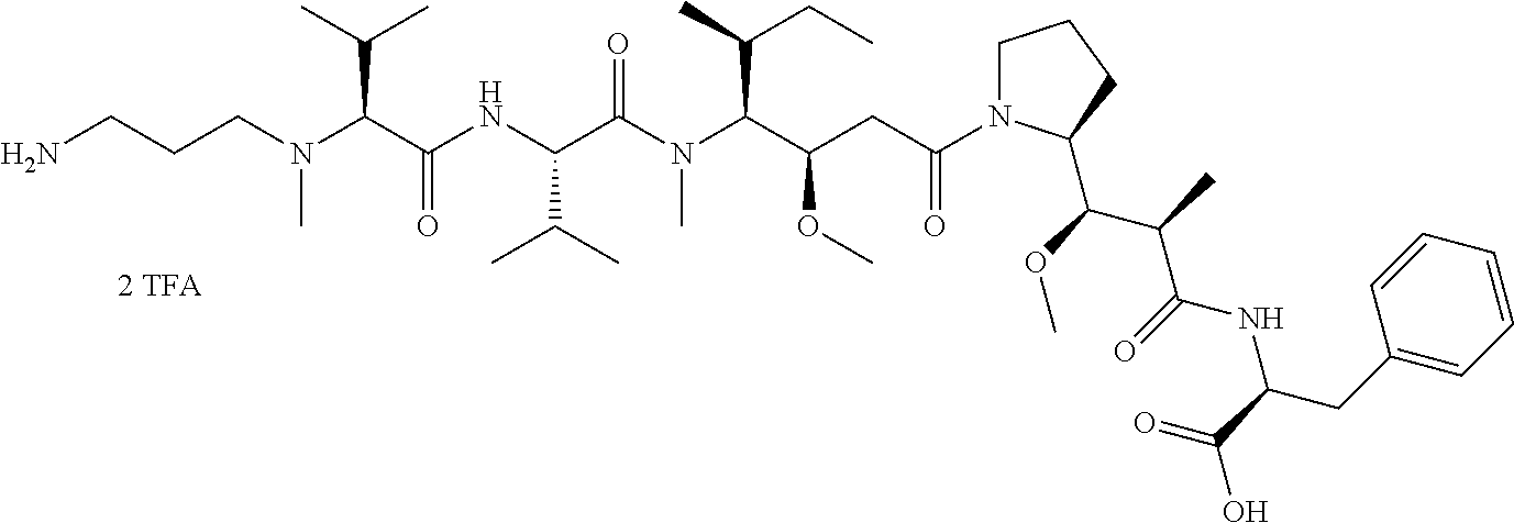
NCCCN(C(C(NC(C(N(C(C(CC(N1CCCC1C(OC)C(C)C(=O)NC(CC1=CC=CC=C1)C(=O)O)=O)OC)C(C)CC)C)=O)C(C)C)=O)C(C)C)C
